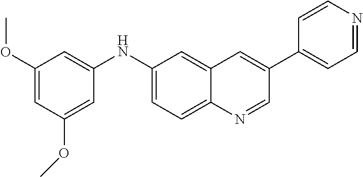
C1=C(OC)C=C(NC2=CC=C3C(=C2)C=C(C2=CC=NC=C2)C=N3)C=C1OC
